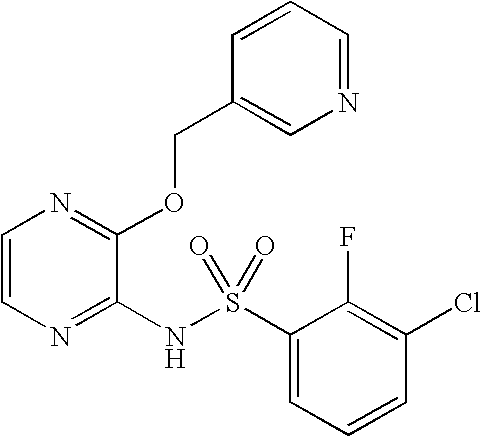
C1=CN=C(NS(C2=CC=CC(Cl)=C2F)(=O)=O)C(OCC2=CN=CC=C2)=N1
